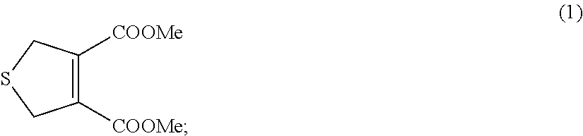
C1([COOMe])=C([COOMe])CSC1
